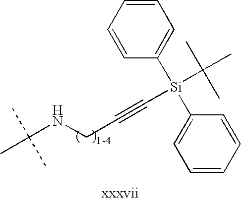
C(NCC#C[Si](C(C)(C)C)(C1=CC=CC=C1)C1=CC=CC=C1)(C)(C)C
